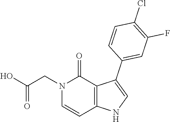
C1=CN(CC(O)=O)C(=O)C2=C1NC=C2C1=CC(F)=C(Cl)C=C1
